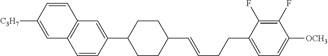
C1CC(C2=CC3=C(C=C([C3H7])C=C3)C=C2)CCC1C=CCCC1=CC=C([OCH3])C(F)=C1F
